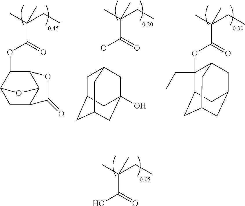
CC(CC)(C(=O)OC1C2CC3C(C1OC3=O)O2)C.CC(CC)(C(=O)OC12CC3CC(CC(O)(C1)C3)C2)C.CC(CC)(C(=O)OC1(CC)C2CC3CC(CC1C3)C2)C.CC(CC)(C(=O)O)C
